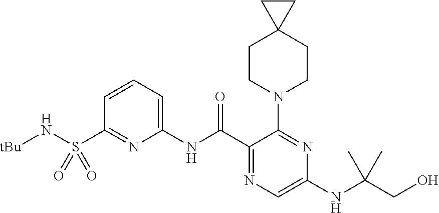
C1(NC(C2=NC=C(NC(CO)(C)C)N=C2N2CCC3(CC2)CC3)=O)=CC=CC(S(N[tBu])(=O)=O)=N1
